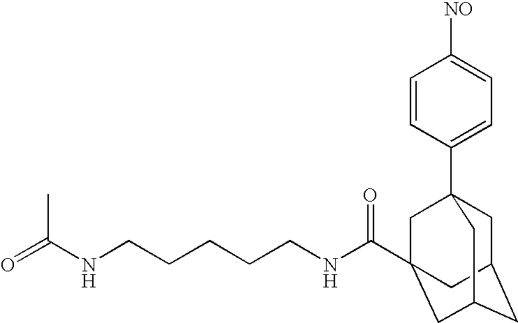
O=C(NCCCCCNC(=O)C12CC3(C4=CC=C([NO])C=C4)CC(CC(C1)C3)C2)C
